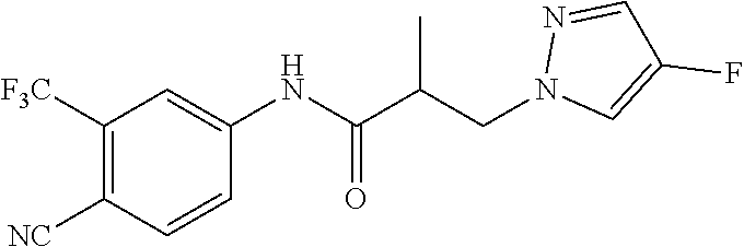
C1([F3C])=C([NC])C=CC(NC(=O)C(CN2C=C(F)C=N2)C)=C1
